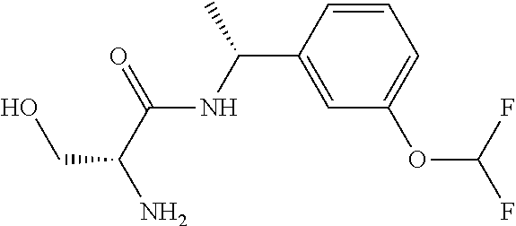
N(C(=O)C(N)CO)C(C1=CC(OC(F)F)=CC=C1)C
